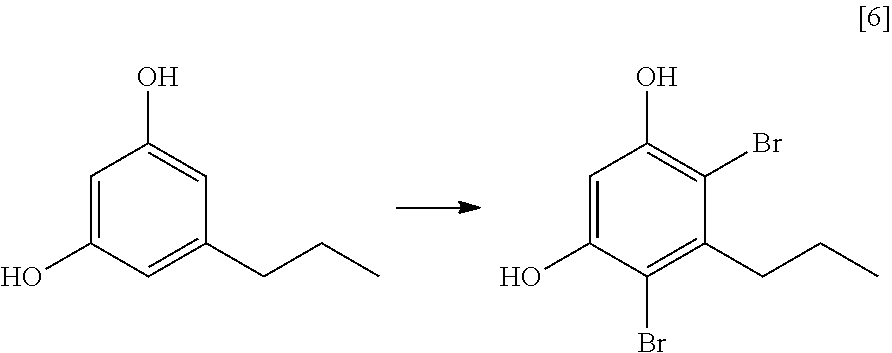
C1=C(O)C=C(CCC)C=C1O.C1=C(O)C(Br)=C(CCC)C(Br)=C1O
